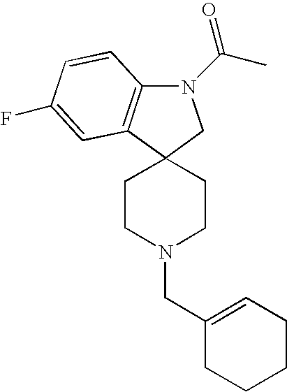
N1(C(C)=O)C2=C(C3(C1)CCN(CC1=CCCCC1)CC3)C=C(F)C=C2
